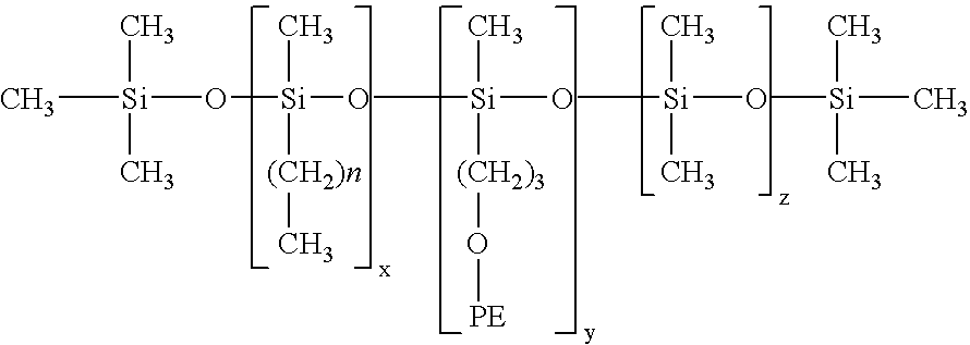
C[Si](C)(C)O[Si](C)([(CH2)n]C)O[Si](O[Si](C)(C)O[Si](C)(C)C)(C)[(CH2)3]O[PE]
